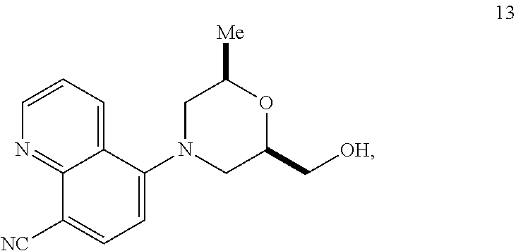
N1=C2C(=CC=C1)C(N1CC(C[OH])OC([Me])C1)=CC=C2[NC]
